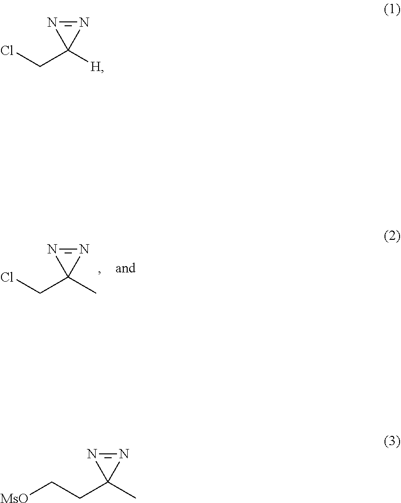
ClCC1([H])N=N1.ClCC1(C)N=N1.C(CC1(C)N=N1)[MsO]
